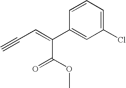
C(C=C(C1=CC(Cl)=CC=C1)C(OC)=O)#C
